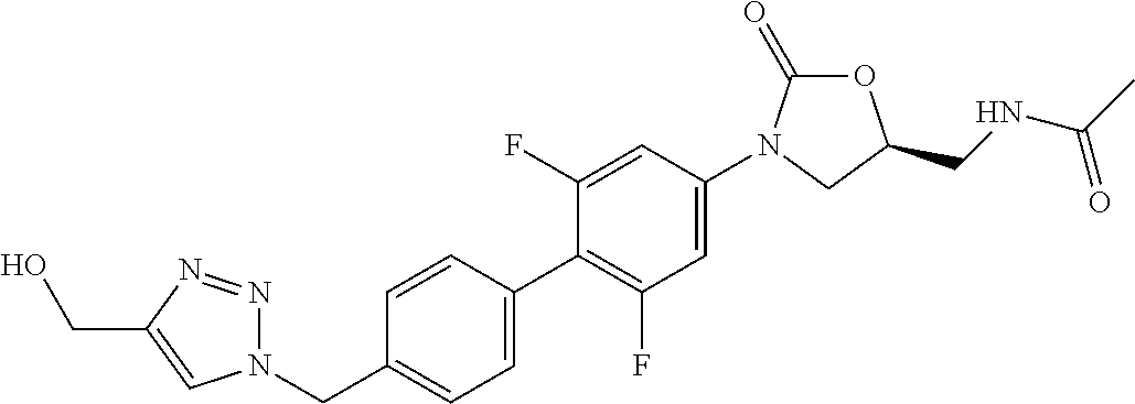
N1(CC2=CC=C(C3=C(F)C=C(N4C(=O)OC(CNC(C)=O)C4)C=C3F)C=C2)N=NC(CO)=C1
